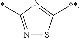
N1=C(*)N=C([**])S1
